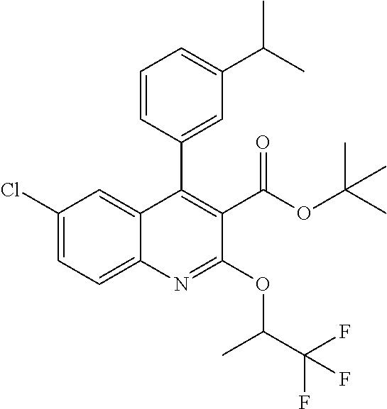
C1(Cl)=CC=C2C(=C1)C(C1=CC(C(C)C)=CC=C1)=C(C(OC(C)(C)C)=O)C(OC(C(F)(F)F)C)=N2
